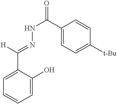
[H]C(=NNC(=O)C1=CC=C([t-Bu])C=C1)C1=CC=CC=C1O
